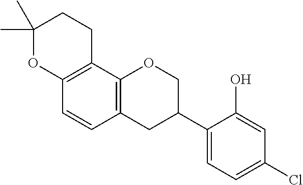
C1(C)(C)OC2=C(CC1)C1=C(C=C2)CC(C2=CC=C(Cl)C=C2O)CO1
